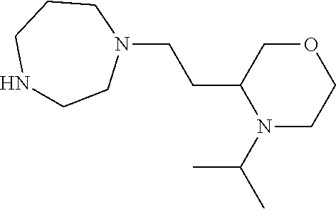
N1CCN(CCC2N(C(C)C)CCOC2)CCC1
